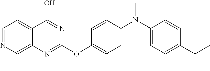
C1=NC=C2C(=C1)C(O)=NC(OC1=CC=C(N(C)C3=CC=C(C(C)(C)C)C=C3)C=C1)=N2
